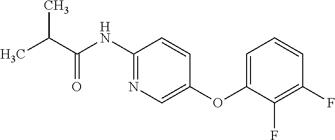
CC(C(NC1=NC=C(OC2=CC=CC(F)=C2F)C=C1)=O)C
